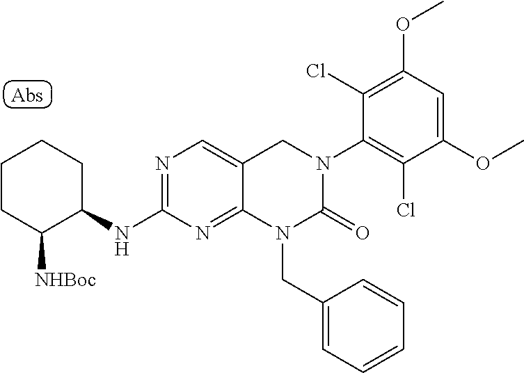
C1(OC)=CC(OC)=C(Cl)C(N2C(=O)N(CC3=CC=CC=C3)C3=NC(NC4CCCCC4[NHBoc])=NC=C3C2)=C1Cl
